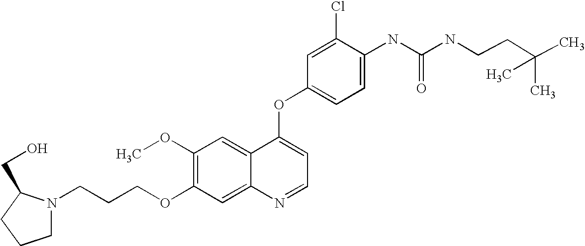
C1(Cl)=CC(OC2=CC=NC3=CC(OCCCN4CCCC4CO)=C(OC)C=C23)=CC=C1NC(=O)NCCC(C)(C)C
